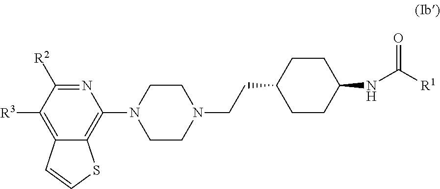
N1=C([R2])C([R3])=C2C(=C1N1CCN(CCC3CCC(NC([R1])=O)CC3)CC1)SC=C2
